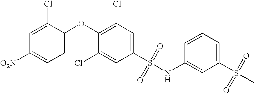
[O2N]C1=CC=C(OC2=C(Cl)C=C(S(=O)(=O)NC3=CC(S(C)(=O)=O)=CC=C3)C=C2Cl)C(Cl)=C1
